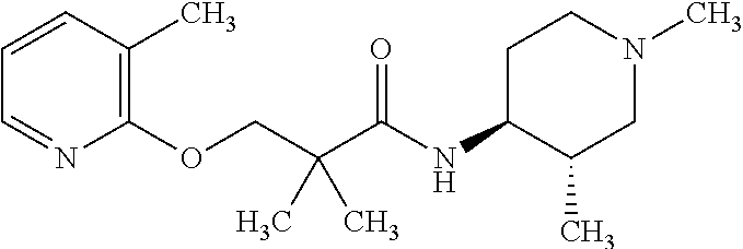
C1=CC(C)=C(OCC(C(NC2C(C)CN(C)CC2)=O)(C)C)N=C1
